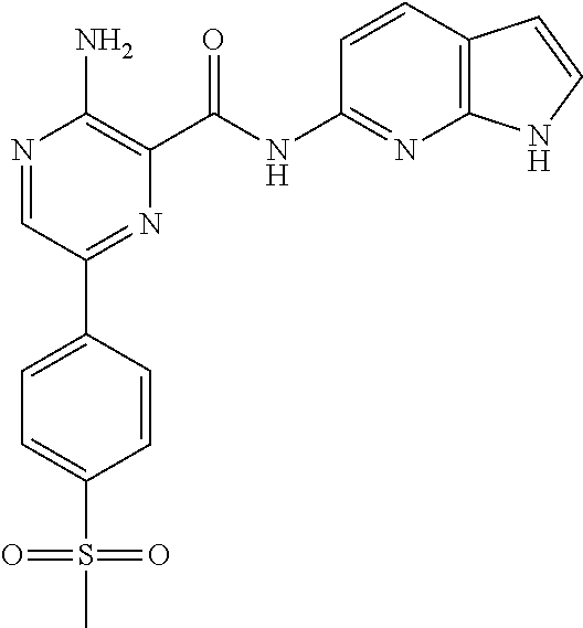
N1=CC(C2=CC=C(S(C)(=O)=O)C=C2)=NC(C(NC2=NC3=C(C=C2)C=CN3)=O)=C1N
